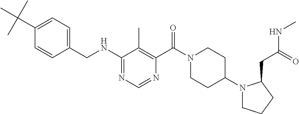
C1(NCC2=CC=C(C(C)(C)C)C=C2)=NC=NC(C(N2CCC(N3CCCC3CC(NC)=O)CC2)=O)=C1C
